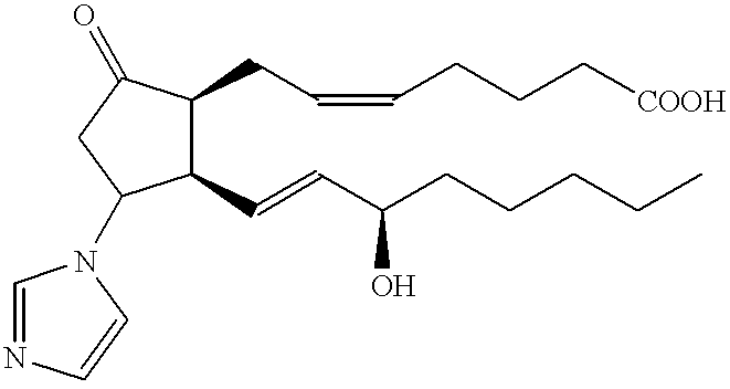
C1(CC=CCCC[COOH])C(C=CC(CCCCC)O)C(N2C=NC=C2)CC1=O
